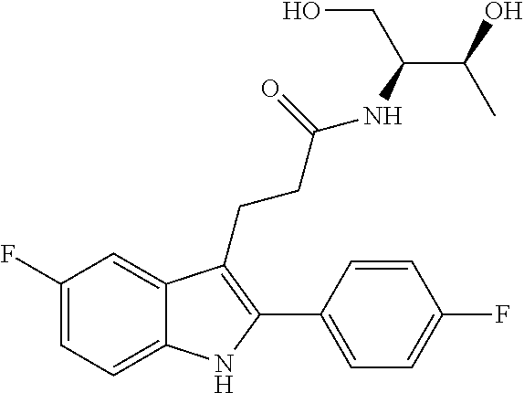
C1=C2C(CCC(NC(C(O)C)CO)=O)=C(C3=CC=C(F)C=C3)NC2=CC=C1F
